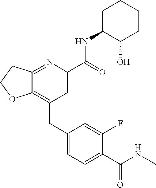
C12=C(CC3=CC=C(C(NC)=O)C(F)=C3)C=C(C(NC3C(O)CCCC3)=O)N=C1CCO2
